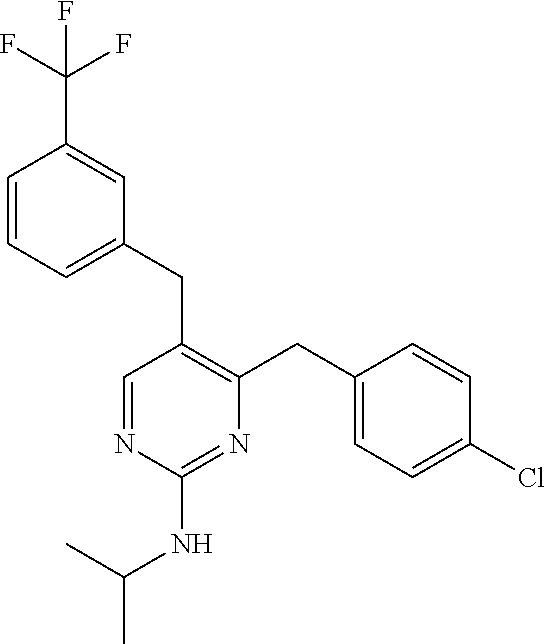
C1(CC2=C(CC3=CC=C(Cl)C=C3)N=C(NC(C)C)N=C2)=CC=CC(C(F)(F)F)=C1
